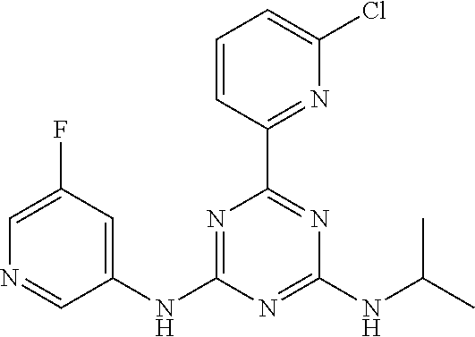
C1=CC(C2=NC(NC(C)C)=NC(NC3=CC(F)=CN=C3)=N2)=NC(Cl)=C1
